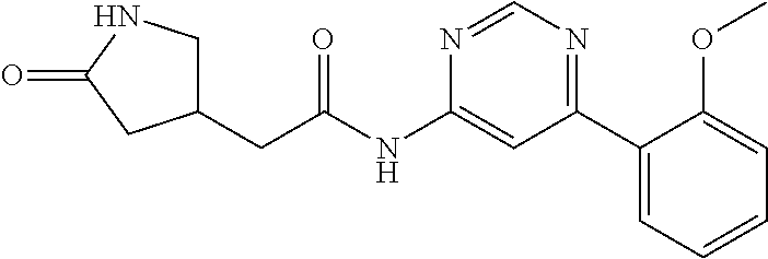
C(NC1=CC(C2=CC=CC=C2OC)=NC=N1)(=O)CC1CNC(=O)C1
